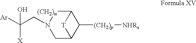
C1C2C([(CH2)p][NHRx])C([(CH2)n]N1CC([Ar])([X])O)[T]2
